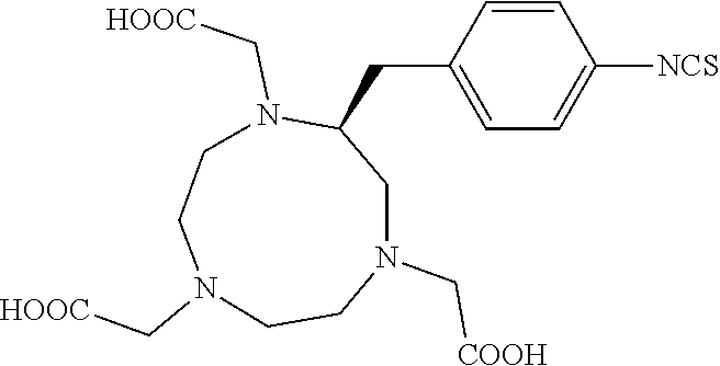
C1CN(C[HOOC])CCN(C[HOOC])C(CC2=CC=C([NCS])C=C2)CN1C[COOH]
